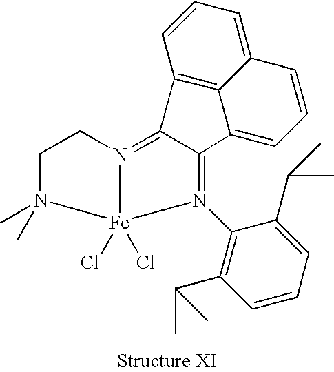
C1(C(C)C)=C(N2=C3C(=N4[Fe]2(Cl)(Cl)N(C)(C)CC4)C2=C4C(=CC=C2)C=CC=C34)C(C(C)C)=CC=C1
